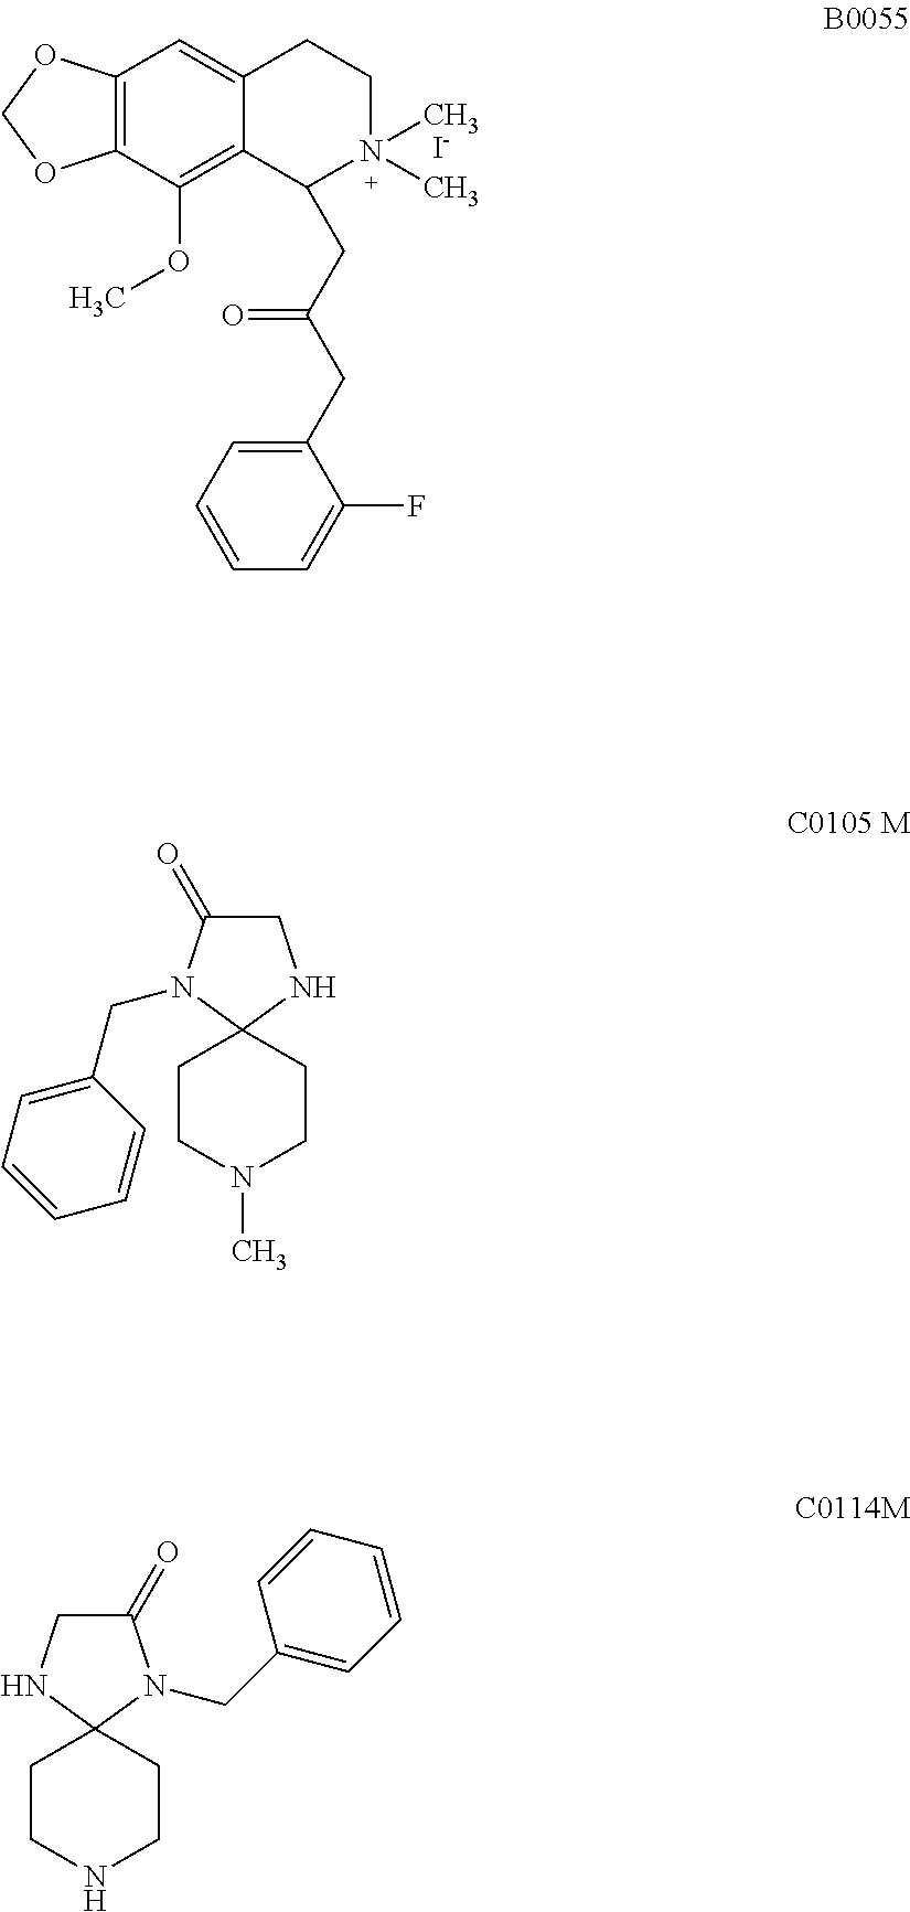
C12=C(C(OC)=C3C(=C1)CCN(C)(C)C3CC(=O)CC1=CC=CC=C1F)OCO2.[I-].C1C(=O)N(CC2=CC=CC=C2)C2(N1)CCN(C)CC2.C1(=O)CNC2(CCNCC2)N1CC1=CC=CC=C1
